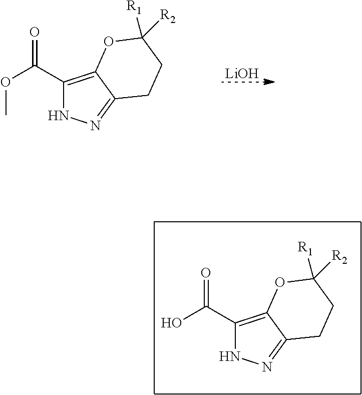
[LiOH].C1(C(=O)OC)=C2C(=NN1)CCC([R2])([R1])O2.C1(C(=O)O)=C2C(=NN1)CCC([R2])([R1])O2
